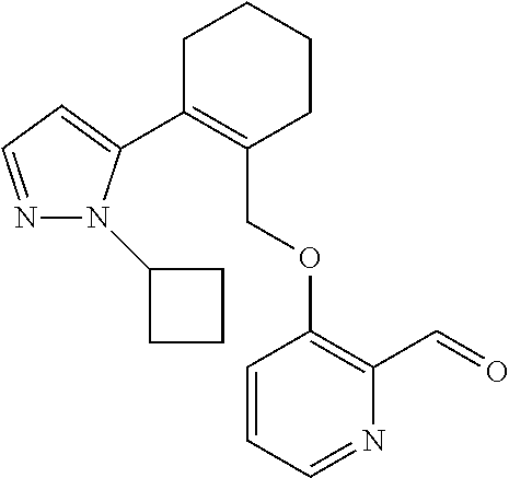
C1C(C2=CC=NN2C2CCC2)=C(COC2=C(C=O)N=CC=C2)CCC1
